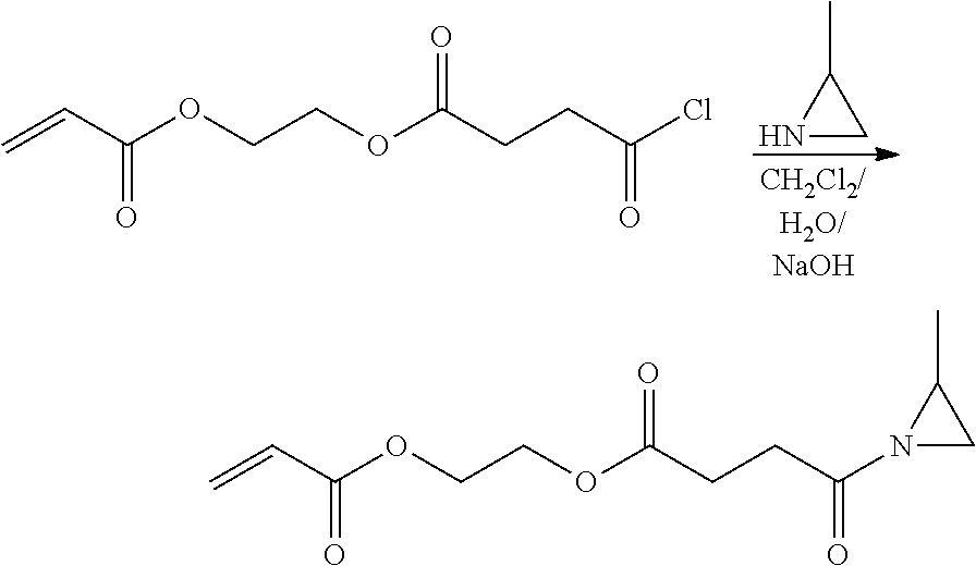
N1CC1C.C=CC(OCCOC(CCC(Cl)=O)=O)=O.C=CC(OCCOC(CCC(N1CC1C)=O)=O)=O
